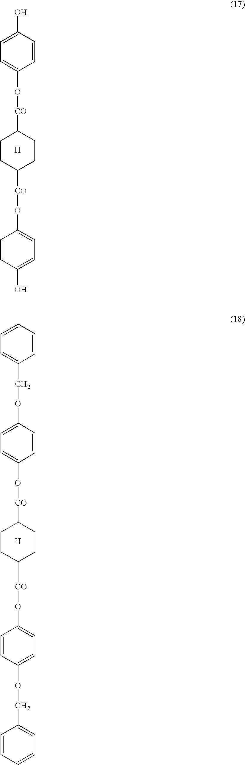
C1CC([CO]OC2=CC=C(O)C=C2)CCC1[CO]OC1=CC=C(O)C=C1.[H].C1CC([CO]OC2=CC=C(OCC3=CC=CC=C3)C=C2)CCC1[CO]OC1=CC=C(OCC2=CC=CC=C2)C=C1.[H]
